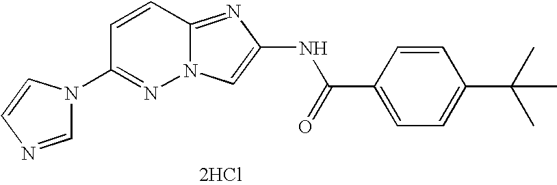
C1=CC2=NC(NC(C3=CC=C(C(C)(C)C)C=C3)=O)=CN2N=C1N1C=NC=C1.[2HCl]
